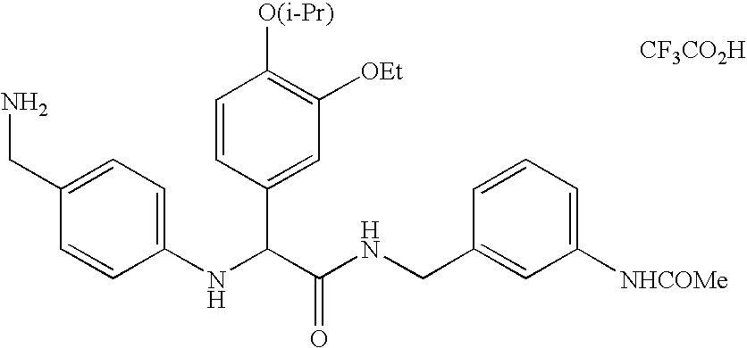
[CF3CO2H].C1(NC(C(NCC2=CC([NHCOMe])=CC=C2)=O)C2=CC([OEt])=C([O(i-Pr)])C=C2)=CC=C(CN)C=C1
